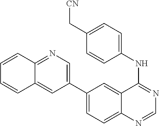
C1(NC2=NC=NC3=CC=C(C4=CN=C5C(=C4)C=CC=C5)C=C32)=CC=C(C[CN])C=C1
